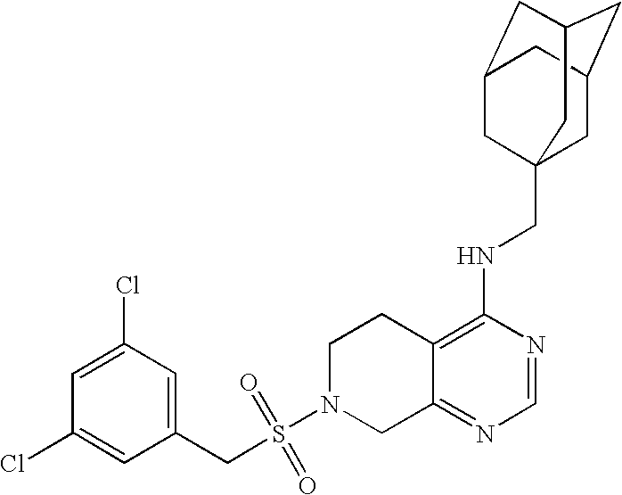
C12=C(NCC34CC5CC(CC(C3)C5)C4)N=CN=C1CN(S(=O)(=O)CC1=CC(Cl)=CC(Cl)=C1)CC2
